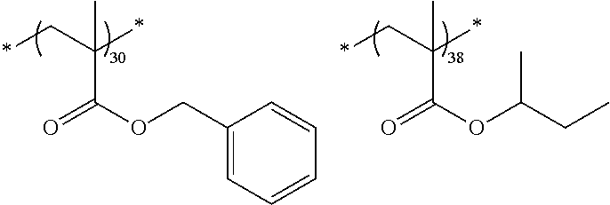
C1(COC(=O)C(C*)(*)C)=CC=CC=C1.C(C)C(OC(=O)C(C*)(*)C)C
